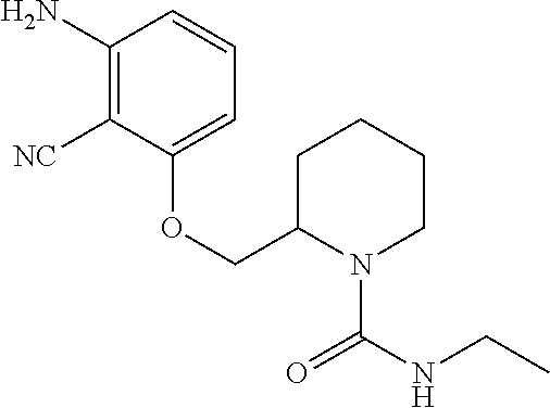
C1(N)=C([NC])C(OCC2N(C(NCC)=O)CCCC2)=CC=C1
